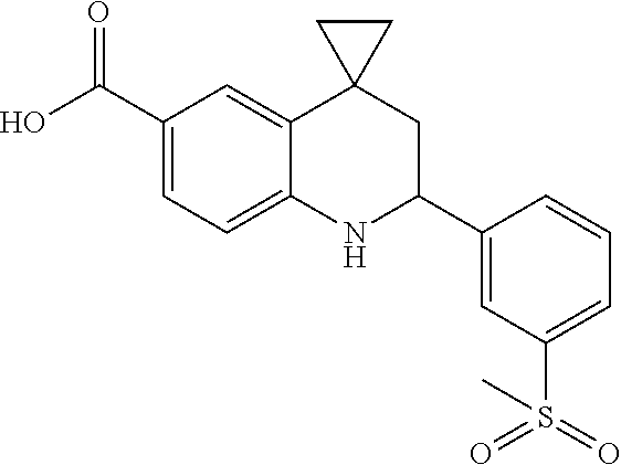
C1(C(O)=O)=CC=C2C(=C1)C1(CC(C3=CC(S(=O)(=O)C)=CC=C3)N2)CC1
